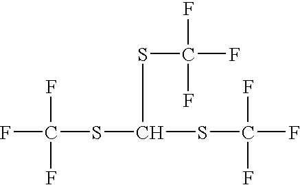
FC(SC(SC(F)(F)F)SC(F)(F)F)(F)F
